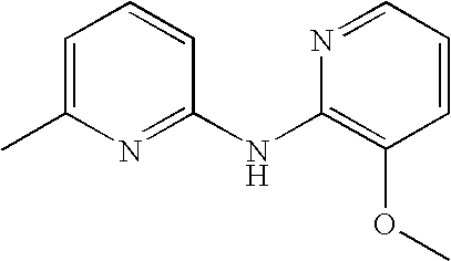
C1=C(C)N=C(NC2=C(OC)C=CC=N2)C=C1
